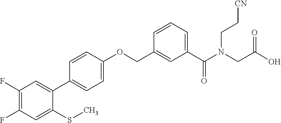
C1(F)=C(F)C=C(SC)C(C2=CC=C(OCC3=CC(C(N(CC[CN])CC(O)=O)=O)=CC=C3)C=C2)=C1
